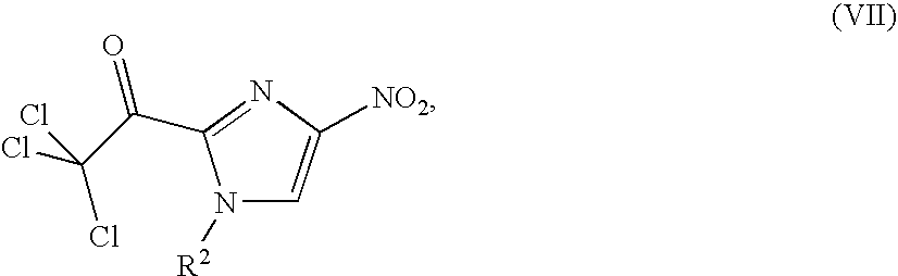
N1([R2])C=C([NO2])N=C1C(C(Cl)(Cl)Cl)=O
